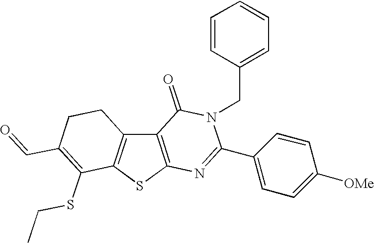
C12=C(SC3=C1CCC(C=O)=C3SCC)N=C(C1=CC=C([OMe])C=C1)N(CC1=CC=CC=C1)C2=O
